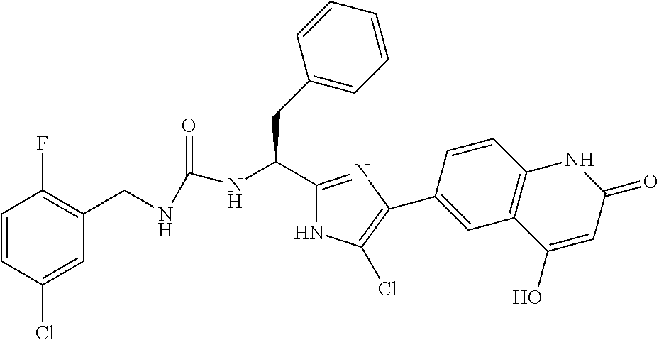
C1=CC(Cl)=CC(CNC(=O)NC(C2=NC(C3=CC4=C(C=C3)NC(=O)C=C4O)=C(Cl)N2)CC2=CC=CC=C2)=C1F
